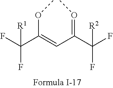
FC(C(=CC(=OC)C(F)([R2])F)OC)([R1])F
